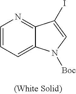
C1=CC=C2C(=N1)C(I)=CN2[Boc]
